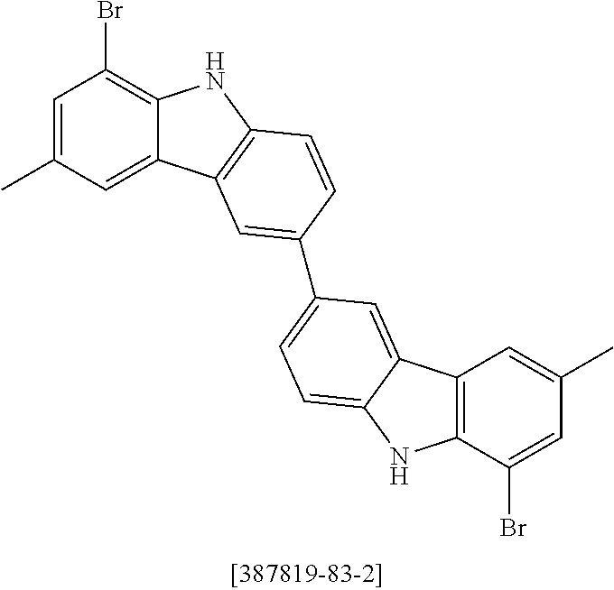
C1=C(C)C=C2C(=C1Br)NC1=C2C=C(C2=CC=C3C(=C2)C2=C(C(Br)=CC(C)=C2)N3)C=C1
